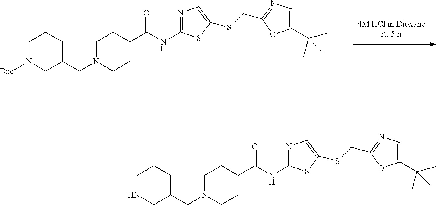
C1NCC(CN2CCC(C(NC3=NC=C(SCC4=NC=C(C(C)(C)C)O4)S3)=O)CC2)CC1.C1N(CC2CN([Boc])CCC2)CCC(C(NC2=NC=C(SCC3=NC=C(C(C)(C)C)O3)S2)=O)C1
